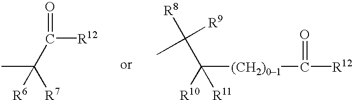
CC(C(=O)[R12])([R7])[R6].C([R11])([R10])([(CH2)01]C(=O)[R12])C([R9])(C)[R8]
